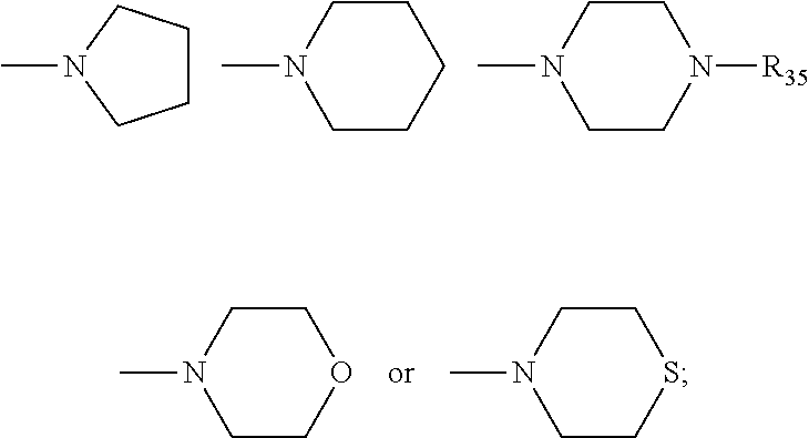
C1CCN(C)C1.N1(C)CCCCC1.N1(C)CCN([R35])CC1.N1(C)CCOCC1.N1(C)CCSCC1
